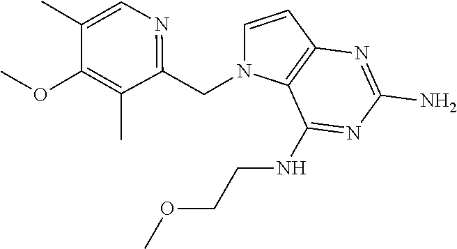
C1=CC2=C(N1CC1=NC=C(C)C(OC)=C1C)C(NCCOC)=NC(N)=N2
